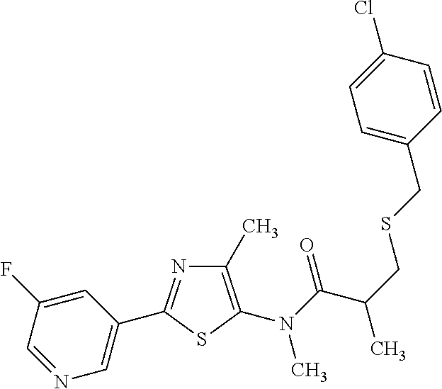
C1(C)=C(N(C)C(C(CSCC2=CC=C(Cl)C=C2)C)=O)SC(C2=CN=CC(F)=C2)=N1
